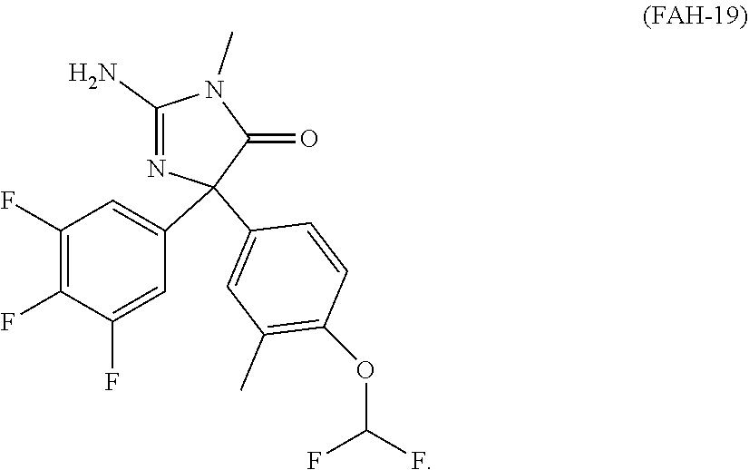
C1(C2(C3=CC(C)=C(OC(F)F)C=C3)N=C(N)N(C)C2=O)=CC(F)=C(F)C(F)=C1
